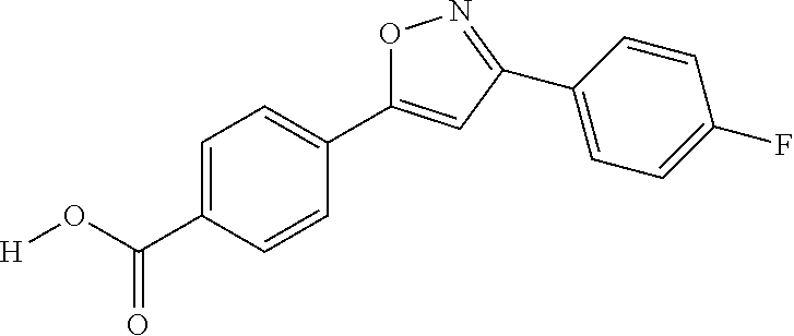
O1C(C2=CC=C(C(=O)O[H])C=C2)=CC(C2=CC=C(F)C=C2)=N1
